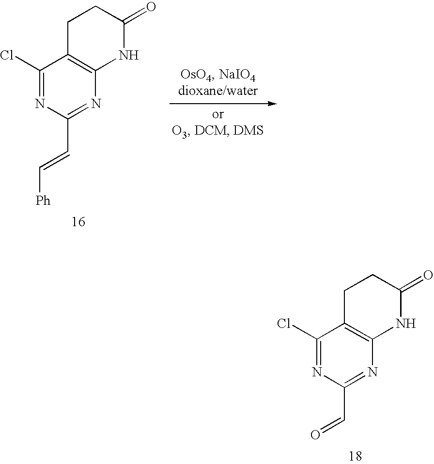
C1(Cl)=NC(C=C[Ph])=NC2=C1CCC(=O)N2.C1(Cl)=NC(C=O)=NC2=C1CCC(=O)N2
